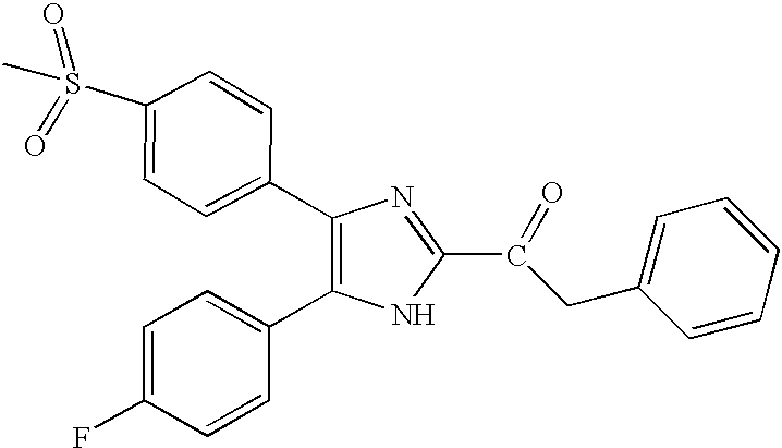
C1(C2=CC=C(S(C)(=O)=O)C=C2)=C(C2=CC=C(F)C=C2)NC(C(=O)CC2=CC=CC=C2)=N1
